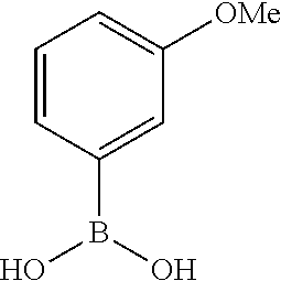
C1=CC(B(O)O)=CC([OMe])=C1
